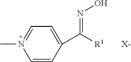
C1=CC(C([R1])=NO)=CC=N1C.[X-]
